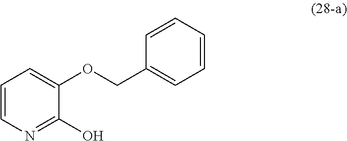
C1=CN=C(O)C(OCC2=CC=CC=C2)=C1
